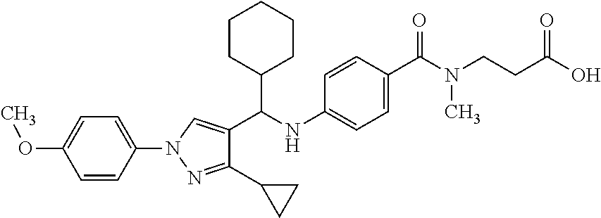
C1(C(NC2=CC=C(C(=O)N(CCC(O)=O)C)C=C2)C2=CN(C3=CC=C(OC)C=C3)N=C2C2CC2)CCCCC1
